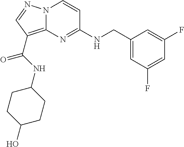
N(C1=NC2=C(C(=O)NC3CCC(O)CC3)C=NN2C=C1)CC1=CC(F)=CC(F)=C1
